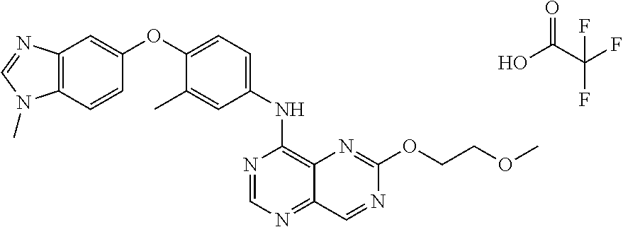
OC(C(F)(F)F)=O.C12=C(C=CC(OC3=CC=C(NC4=C5C(=NC=N4)C=NC(OCCOC)=N5)C=C3C)=C1)N(C)C=N2
